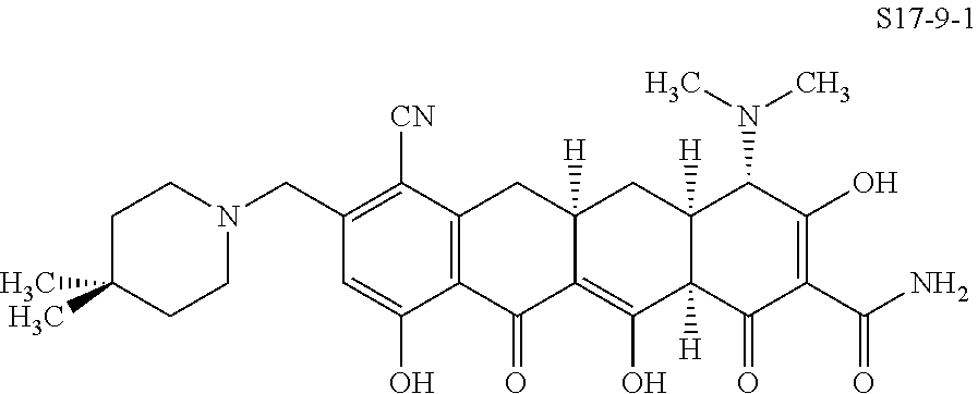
C(N1CCC(C)(C)CC1)C1=C([CN])C2=C(C(O)=C1)C(=O)C1=C(O)C3([H])C([H])(CC1([H])C2)C(N(C)C)C(O)=C(C(N)=O)C3=O
